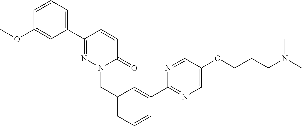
C1(OC)=CC(C2=NN(CC3=CC=CC(C4=NC=C(OCCCN(C)C)C=N4)=C3)C(=O)C=C2)=CC=C1
